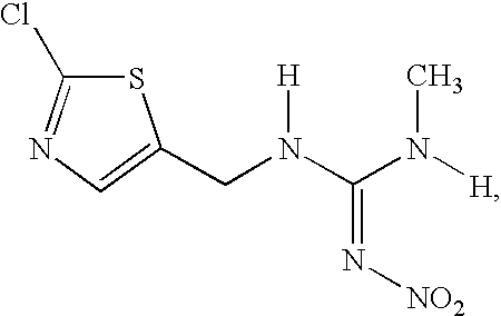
C(N([H])C(N(C)[H])=N[NO2])C1=CN=C(Cl)S1
